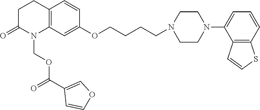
C12=C(C=C(OCCCCN3CCN(C4=CC=CC5=C4C=CS5)CC3)C=C1)N(COC(C1=COC=C1)=O)C(=O)CC2
